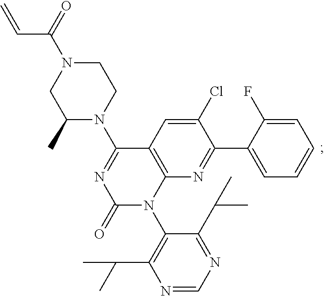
C1(Cl)=CC2=C(N=C1C1=CC=CC=C1F)N(C1=C(C(C)C)N=CN=C1C(C)C)C(=O)N=C2N1CCN(C(=O)C=C)CC1C
